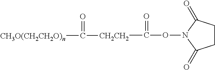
C1CC(=O)N(OC([CH2CH2]C(=O)[CH3O(CH2CH2O)n])=O)C1=O
